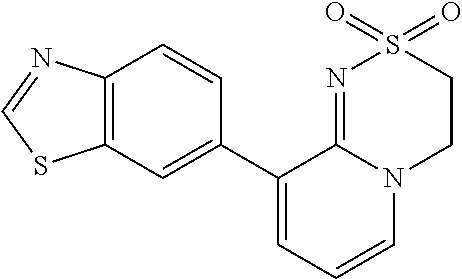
C1S(=O)(=O)N=C2N(C1)C=CC=C2C1=CC2=C(C=C1)N=CS2
